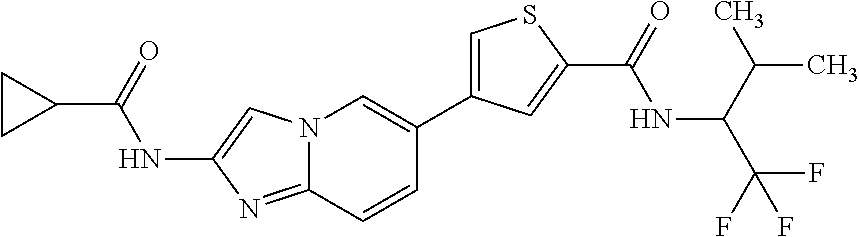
N12C(=NC(NC(C3CC3)=O)=C1)C=CC(C1=CSC(C(=O)NC(C(C)C)C(F)(F)F)=C1)=C2
